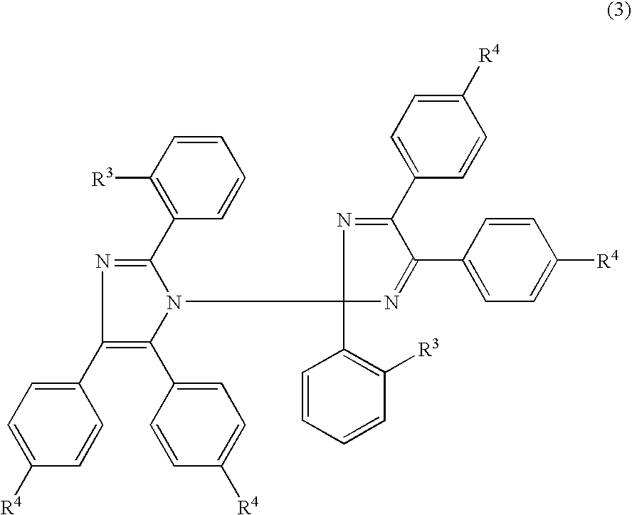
C1=CC([R3])=C(C2=NC(C3=CC=C([R4])C=C3)=C(C3=CC=C([R4])C=C3)N2C2(C3=C([R3])C=CC=C3)N=C(C3=CC=C([R4])C=C3)C(C3=CC=C([R4])C=C3)=N2)C=C1
